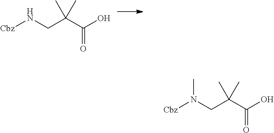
N(CC(C(O)=O)(C)C)[Cbz].N(CC(C(O)=O)(C)C)([Cbz])C
